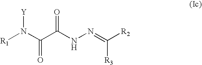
[R1]N(C(C(NN=C([R2])[R3])=O)=O)[Y]
